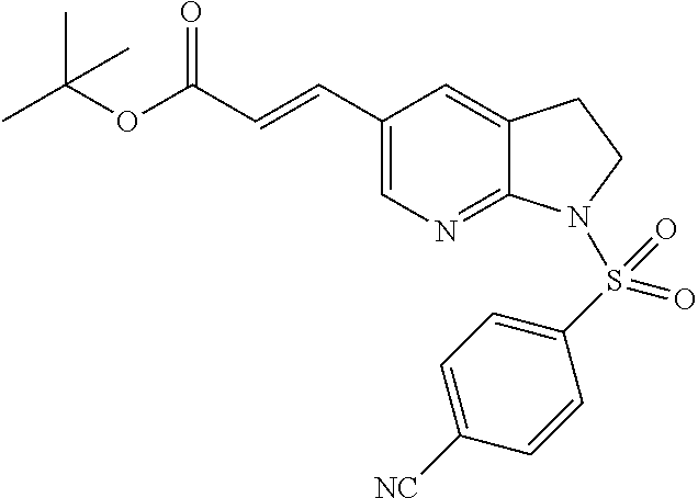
C(OC(C=CC1=CN=C2C(=C1)CCN2S(C1=CC=C([NC])C=C1)(=O)=O)=O)(C)(C)C
